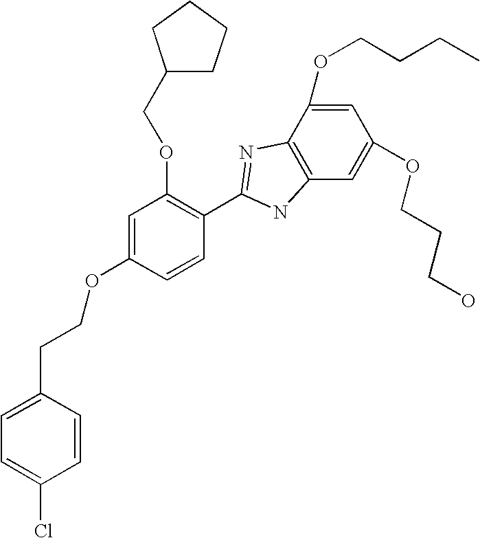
C1=C(OCCCC)C2=C(C=C1OCCCO)NC(C1=C(OCC3CCCC3)C=C(OCCC3=CC=C(Cl)C=C3)C=C1)=N2
